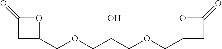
OC(COCC1CC(=O)O1)COCC1CC(=O)O1
